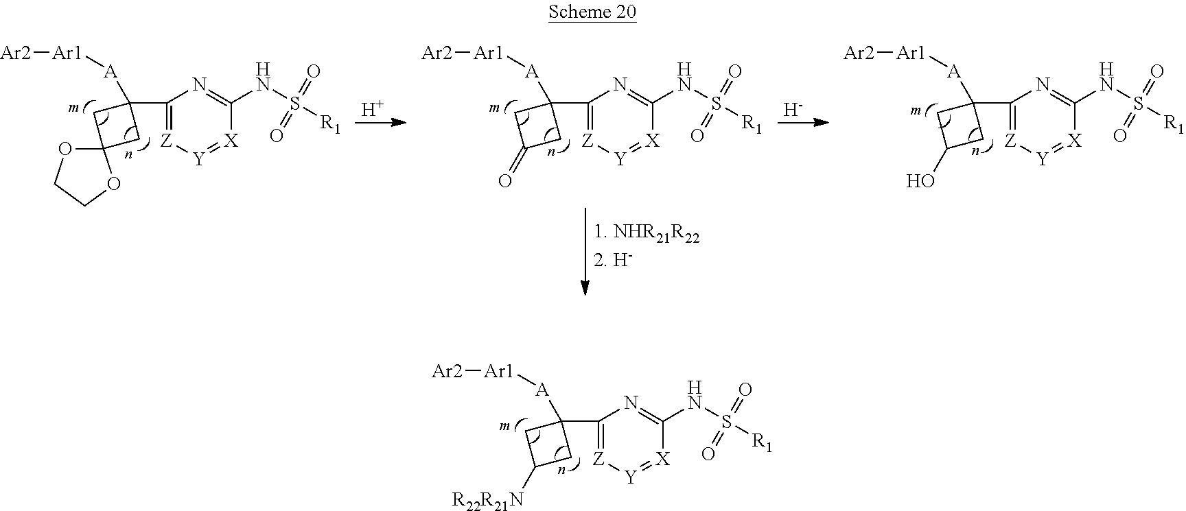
C12(OCCO1)CC([A][Ar1][Ar2])(C1=[Z][Y]=[X]C(NS([R1])(=O)=O)=N1)C2.C1(=O)CC([A][Ar1][Ar2])(C2=[Z][Y]=[X]C(NS([R1])(=O)=O)=N2)C1.[H].[H].C1(O)CC([A][Ar1][Ar2])(C2=[Z][Y]=[X]C(NS([R1])(=O)=O)=N2)C1.C1([R22R21N])CC([A][Ar1][Ar2])(C2=[Z][Y]=[X]C(NS([R1])(=O)=O)=N2)C1
